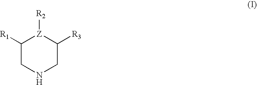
C1([R1])CNCC([R3])[Z]1[R2]
